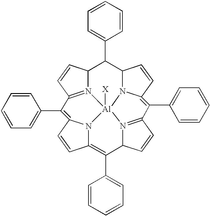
C12N3=C(C=C1)C(C1=CC=CC=C1)=C1N4C(=C(C5=CC=CC=C5)C5N6=C(C=C5)C(C5=CC=CC=C5)=C5N(C(C2C2=CC=CC=C2)C=C5)[Al]364[X])C=C1
